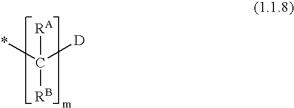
C([RA])([RB])(*)[D]
